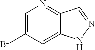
C1=C(Br)C=C2C(=N1)C=NN2
